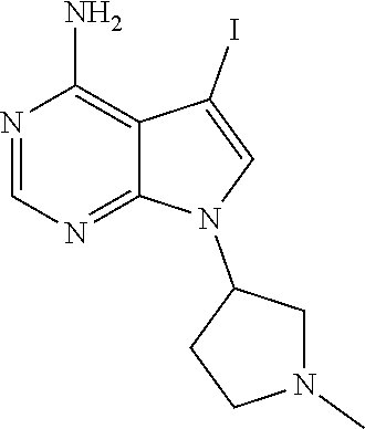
N1=CN=C2C(=C1N)C(I)=CN2C1CN(C)CC1
